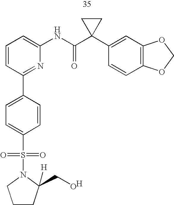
C1=CC(C2=CC=C(S(=O)(=O)N3C(CO)([H])CCC3)C=C2)=NC(NC(C2(C3=CC4=C(C=C3)OCO4)CC2)=O)=C1.[H]
